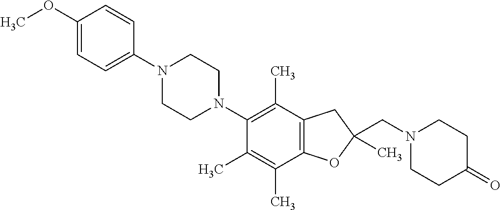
C1(N2CCN(C3=C(C)C4=C(C(C)=C3C)OC(CN3CCC(=O)CC3)(C)C4)CC2)=CC=C(OC)C=C1
